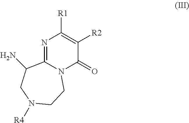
N1=C2N(C(=O)C([R2])=C1[R1])CCN([R4])CC2N
